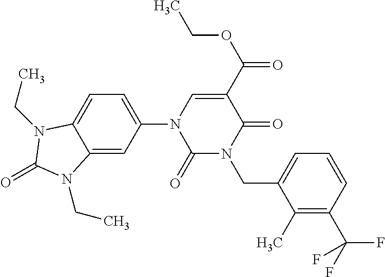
C12=CC(N3C(=O)N(CC4=CC=CC(C(F)(F)F)=C4C)C(=O)C(C(=O)OCC)=C3)=CC=C1N(CC)C(=O)N2CC
